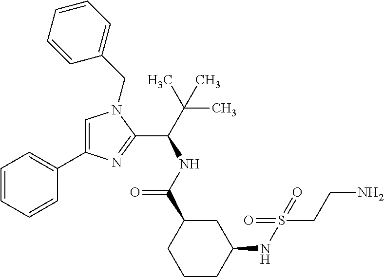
C1=C(C2=CC=CC=C2)N=C(C(C(C)(C)C)NC(C2CCCC(NS(CCN)(=O)=O)C2)=O)N1CC1=CC=CC=C1
